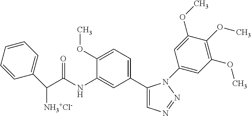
C1(C2=CC=C(OC)C(NC(C(C3=CC=CC=C3)[NH3+Cl-])=O)=C2)=CN=NN1C1=CC(OC)=C(OC)C(OC)=C1
